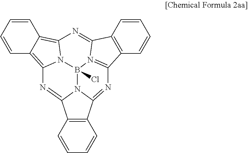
C1=CC=CC2=C3N4C(=C12)N=C1C2=C(C5=NC6=N(C(=N3)C3=C6C=CC=C3)B4(Cl)N51)C=CC=C2
